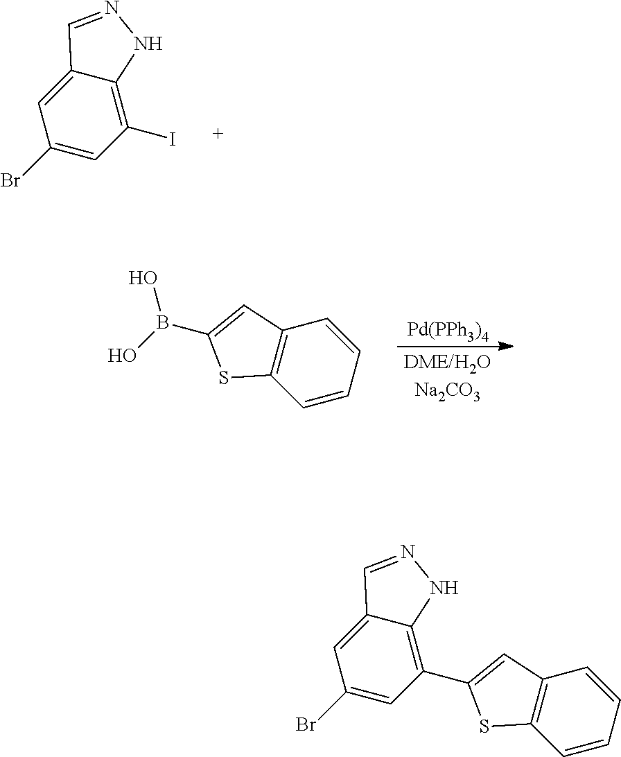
C1(Br)=CC(I)=C2C(=C1)C=NN2.[Pd(PPh3)4].C12=C(C=CC=C1)SC(B(O)O)=C2.C1(Br)=CC(C2=CC3=C(C=CC=C3)S2)=C2C(=C1)C=NN2
